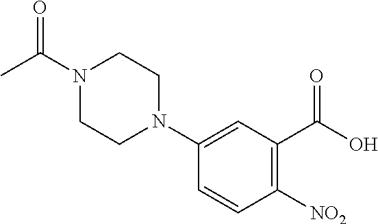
C1=CC([NO2])=C(C(O)=O)C=C1N1CCN(C(C)=O)CC1
